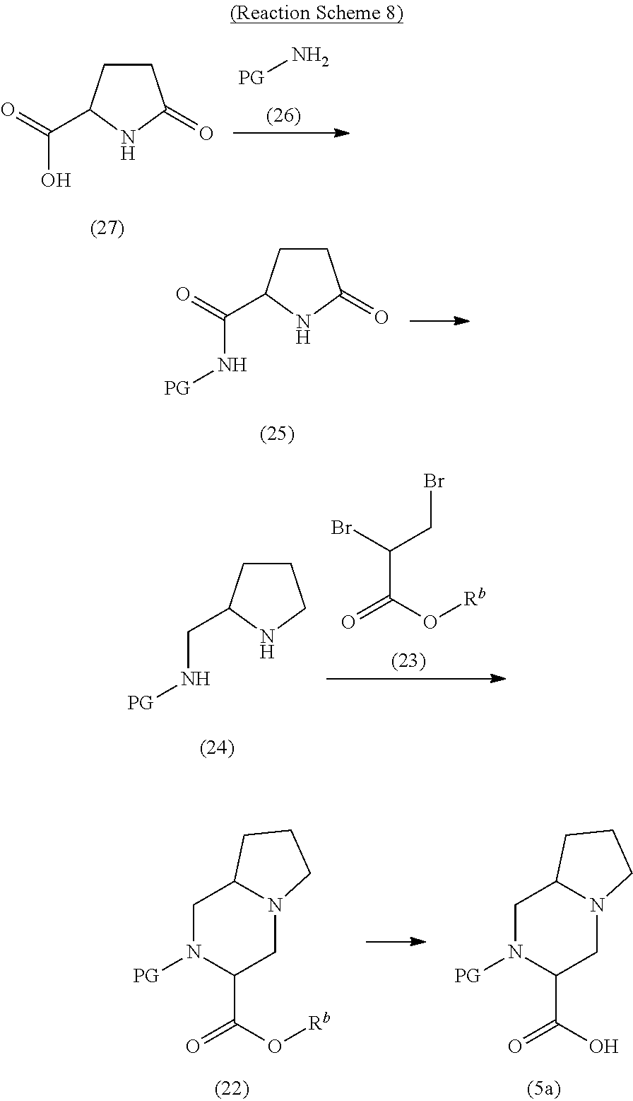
C1CC(C(=O)O)NC1=O.[PG]N.C1CC(C(=O)N[PG])NC1=O.C1CC(CN[PG])NC1.O=C(O[Rb])C(Br)CBr.C1N([PG])C(C(O)=O)CN2C1CCC2.C1N([PG])C(C(O[Rb])=O)CN2C1CCC2
